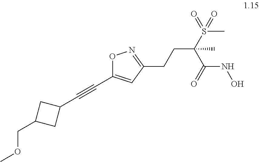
O1C(C#CC2CC(COC)C2)=CC(CCC(S(C)(=O)=O)(C(NO)=O)C)=N1
